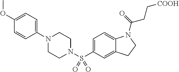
C1(N2CCN(S(C3=CC=C4C(=C3)CCN4C(=O)CC[COOH])(=O)=O)CC2)=CC=C(OC)C=C1
